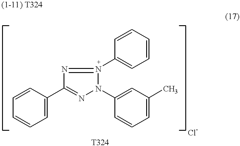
C1=CC(C2=NN(C3=CC(C)=CC=C3)N(C3=CC=CC=C3)=N2)=CC=C1
